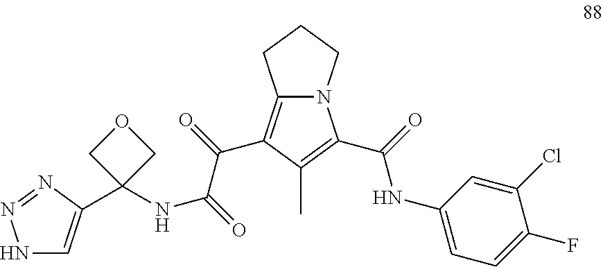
C12=C(C(=O)C(NC3(C4=CNN=N4)COC3)=O)C(C)=C(C(=O)NC3=CC=C(F)C(Cl)=C3)N1CCC2
